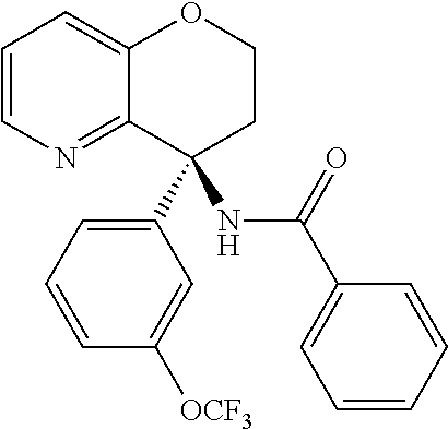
C1=CN=C2C(=C1)OCCC2(NC(C1=CC=CC=C1)=O)C1=CC=CC([OCF3])=C1
